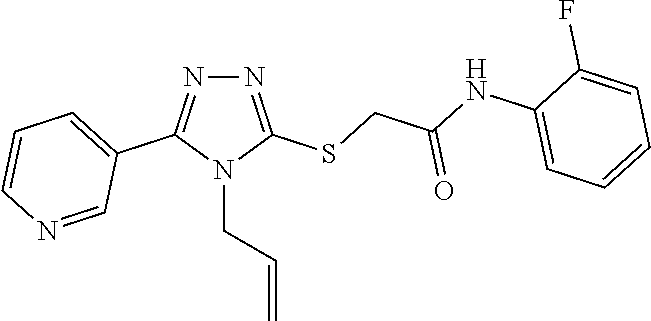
N1=C(SCC(NC2=CC=CC=C2F)=O)N(CC=C)C(C2=CC=CN=C2)=N1
